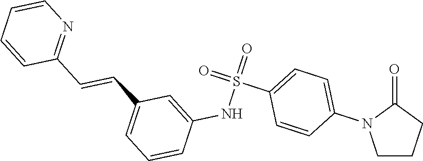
O=C1N(C2=CC=C(S(=O)(=O)NC3=CC(C=CC4=NC=CC=C4)=CC=C3)C=C2)CCC1
